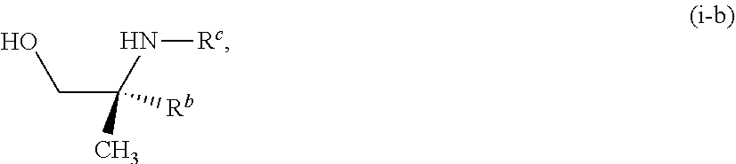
OCC(N[Rc])([Rb])C
